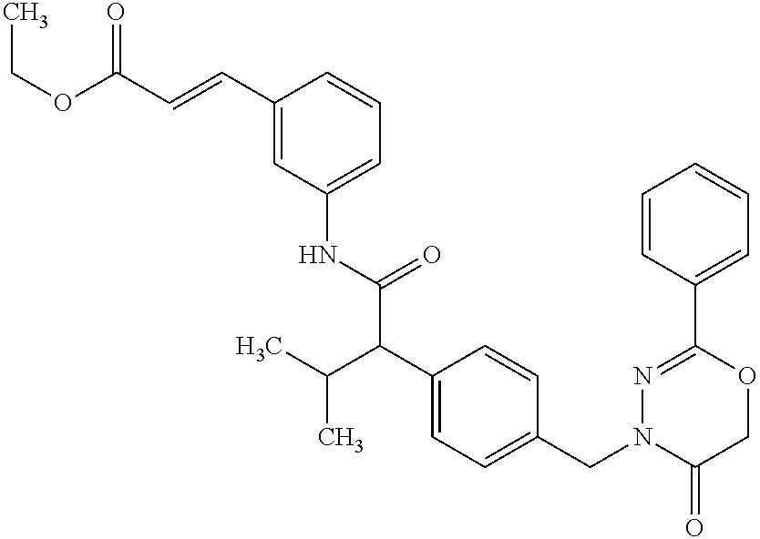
C1(NC(C(C2=CC=C(CN3C(=O)COC(C4=CC=CC=C4)=N3)C=C2)C(C)C)=O)=CC=CC(C=CC(OCC)=O)=C1
